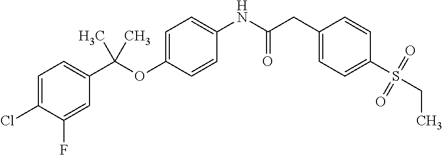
C1=C(Cl)C(F)=CC(C(OC2=CC=C(NC(CC3=CC=C(S(CC)(=O)=O)C=C3)=O)C=C2)(C)C)=C1
